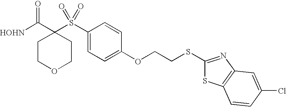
[HOHN]C(C1(S(C2=CC=C(OCCSC3=NC4=C(S3)C=CC(Cl)=C4)C=C2)(=O)=O)CCOCC1)=O
